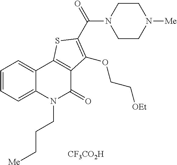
[CF3CO2H].C1=CC=C2C(=C1)C1=C(C(=O)N2CCC[Me])C(OCC[OEt])=C(C(=O)N2CCN([Me])CC2)S1
